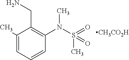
C1(C)=CC=CC(N(S(=O)(C)=O)C)=C1CN.[CH3CO2H]
